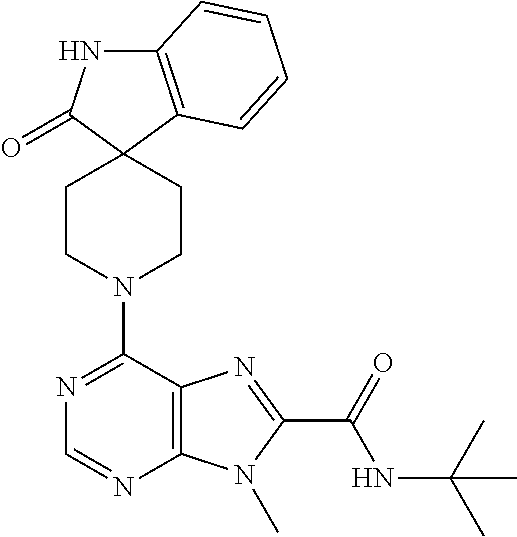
C12=C(C=CC=C1)C1(C(=O)N2)CCN(C2=NC=NC3=C2N=C(C(NC(C)(C)C)=O)N3C)CC1
